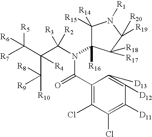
C1(C(=O)N(C(C(C([R10])([R8])[R9])(C([R5])([R7])[R6])[R4])([R3])[R2])C2([R16])C([R15])([R14])N([R1])C([R19])([R20])C2([R17])[R18])=C(Cl)C(Cl)=C([D11])C([D12])=C1[D13]
